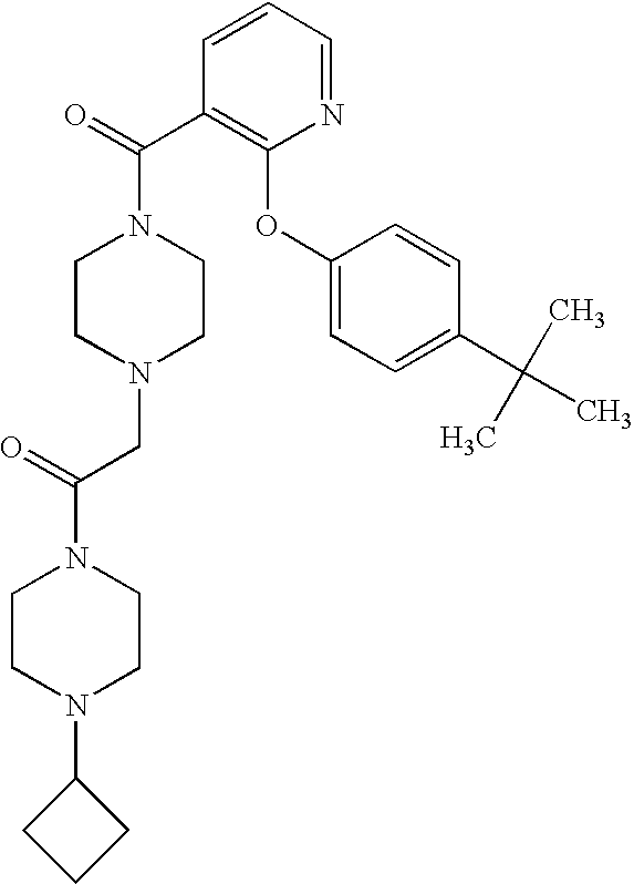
C1=CC(C(=O)N2CCN(CC(N3CCN(C4CCC4)CC3)=O)CC2)=C(OC2=CC=C(C(C)(C)C)C=C2)N=C1
